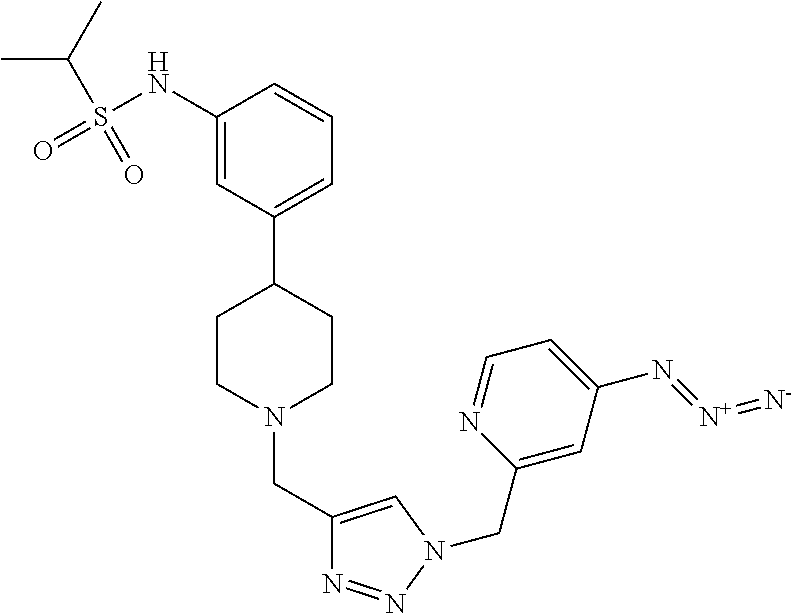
C1(NS(=O)(C(C)C)=O)=CC(C2CCN(CC3=CN(CC4=CC(N=[N+]=[N-])=CC=N4)N=N3)CC2)=CC=C1
